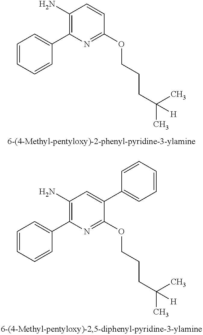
C1(N)=C(C2=CC=CC=C2)N=C(OCCCC(C)(C)[H])C=C1.C1(N)=C(C2=CC=CC=C2)N=C(OCCCC(C)(C)[H])C(C2=CC=CC=C2)=C1
